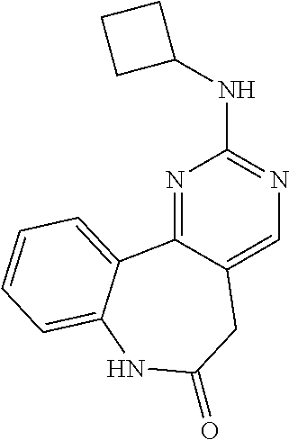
N1=C2C(=CN=C1NC1CCC1)CC(=O)NC1=CC=CC=C21
